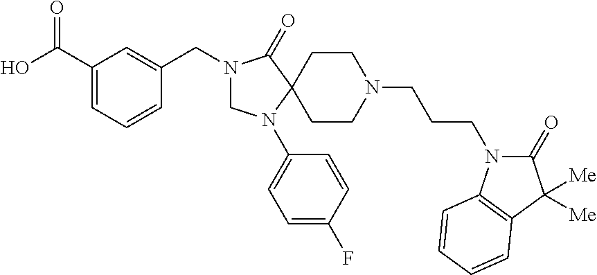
C1(C(O)=O)=CC=CC(CN2CN(C3=CC=C(F)C=C3)C3(C2=O)CCN(CCCN2C(=O)C([Me])([Me])C4=C2C=CC=C4)CC3)=C1
